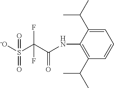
N(C(C(S(=O)(=O)[-O])(F)F)=O)C1=C(C(C)C)C=CC=C1C(C)C
